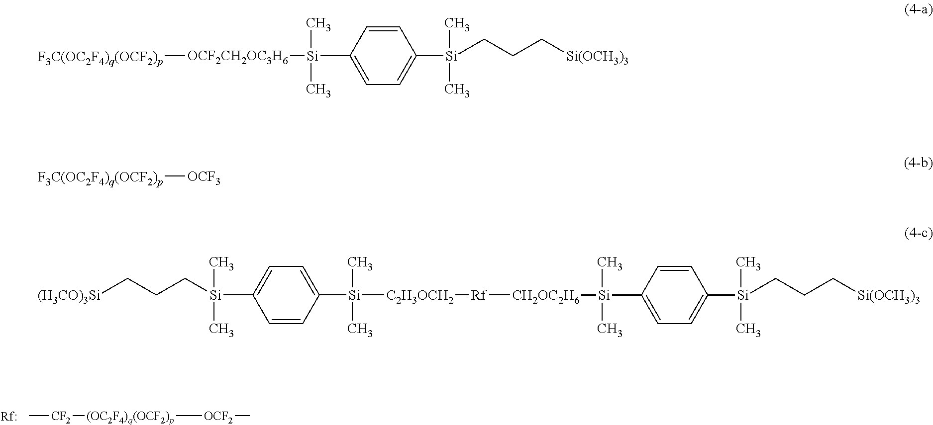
[Rf].C[CF2][(OC2F4)q(OCF2)p][OCF2]C.[F3C(OC2F4)q(OCF2)p][OCF2CH2OC3H6][Si](C)(C)C1=CC=C([Si](C)(C)CCC[Si(OCH3)3])C=C1.[F3C(OC2F4)q(OCF2)p][OCF3].[(H3CO)3Si]CCC[Si](C)(C)C1=CC=C([Si]([C2H3OCH2][Rf][CH2OC2H6][Si](C)(C)C2=CC=C([Si](C)(C)CCC[Si(OCH3)3])C=C2)(C)C)C=C1
